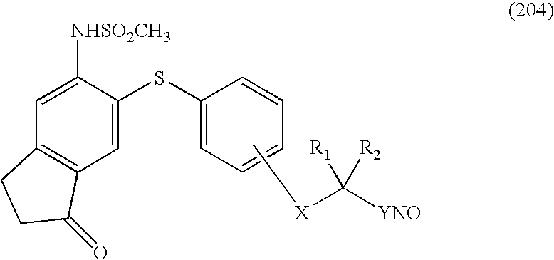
C1=C(SC2=CC=CC=C2)C([NHSO2CH3])=CC2=C1C(=O)CC2.C[X]C([YNO])([R1])[R2]
